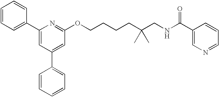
C1=CC=C(C2=CC(C3=CC=CC=C3)=CC(OCCCCC(CNC(C3=CN=CC=C3)=O)(C)C)=N2)C=C1
